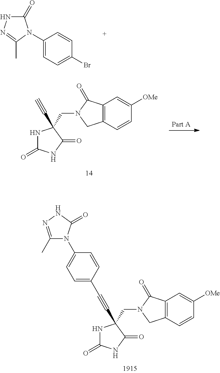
C1(=O)NN=C(C)N1C1=CC=C(Br)C=C1.N1C(=O)NC(=O)C1(CN1CC2=C(C1=O)C=C([OMe])C=C2)C#C.N1C(=O)NC(=O)C1(CN1CC2=C(C1=O)C=C([OMe])C=C2)C#CC1=CC=C(N2C(C)=NNC2=O)C=C1
